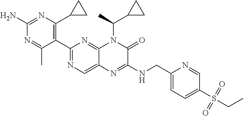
C1(C2=NC=C3C(=N2)N(C(C2CC2)C)C(=O)C(NCC2=CC=C(S(CC)(=O)=O)C=N2)=N3)=C(C2CC2)N=C(N)N=C1C
